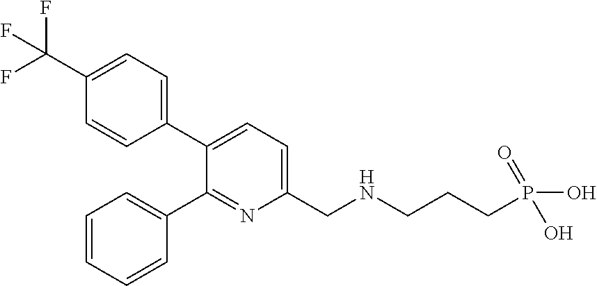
C1(C(F)(F)F)=CC=C(C2=CC=C(CNCCCP(=O)(O)O)N=C2C2=CC=CC=C2)C=C1
